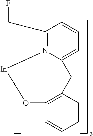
C1(CF)=N2C(=CC=C1)CC1=C(C=CC=C1)O[In]2
